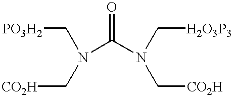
[PO3H2]CN(C[CO2H])C(N(C[H2O3P3])C[CO2H])=O
